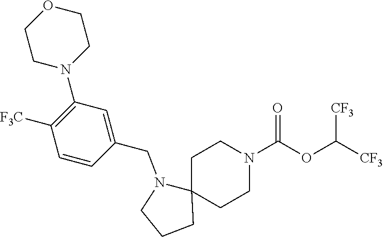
[CF3]C(OC(N1CCC2(CC1)N(CC1=CC(N3CCOCC3)=C([F3C])C=C1)CCC2)=O)[CF3]
